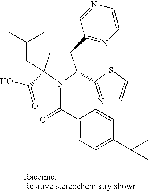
C1(C2=NC=CN=C2)CC(C(O)=O)(CC(C)C)N(C(C2=CC=C(C(C)(C)C)C=C2)=O)C1C1=NC=CS1
